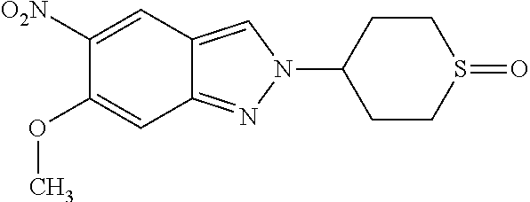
C12=CN(C3CCS(=O)CC3)N=C1C=C(OC)C([O2N])=C2
